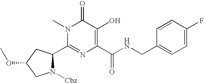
N1([Cbz])C(C2=NC(C(NCC3=CC=C(F)C=C3)=O)=C(O)C(=O)N2C)CC(OC)C1
